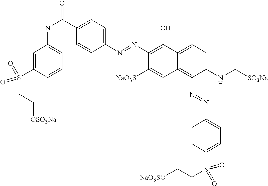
C1=CC(N=NC2=C(O)C3=CC=C(NC[SO3Na])C(N=NC4=CC=C(S(CC[NaO3SO])(=O)=O)C=C4)=C3C=C2[NaO3S])=CC=C1C(NC1=CC=CC(S(CC[OSO3Na])(=O)=O)=C1)=O
